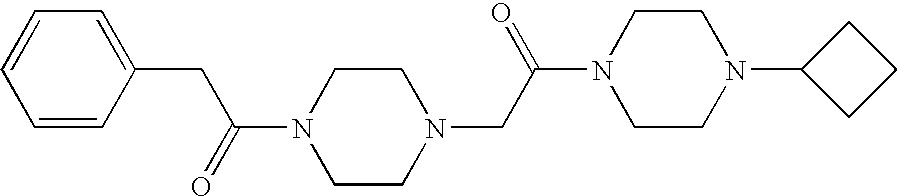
C1(CC(=O)N2CCN(CC(N3CCN(C4CCC4)CC3)=O)CC2)=CC=CC=C1
